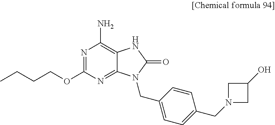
C12=NC(OCCCC)=NC(N)=C1NC(=O)N2CC1=CC=C(CN2CC(O)C2)C=C1
